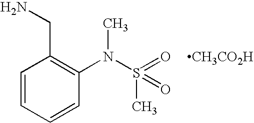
C1=CC=CC(N(C)S(C)(=O)=O)=C1CN.[CH3CO2H]
